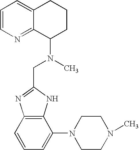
C1=CN=C2C(=C1)CCCC2N(C)CC1=NC2=C(N1)C(N1CCN(C)CC1)=CC=C2
